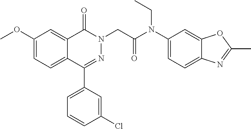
COC1=CC=C2C(=C1)C(=O)N(CC(N(C1=CC=C3C(=C1)OC(C)=N3)CC)=O)N=C2C1=CC=CC(Cl)=C1
